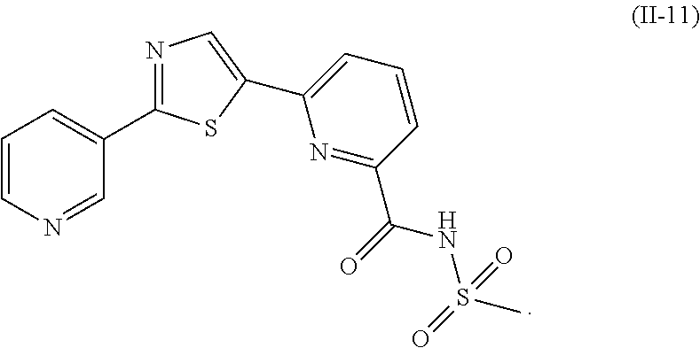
C1=CN=CC(C2=NC=C(C3=CC=CC(C(=O)NS(C)(=O)=O)=N3)S2)=C1
